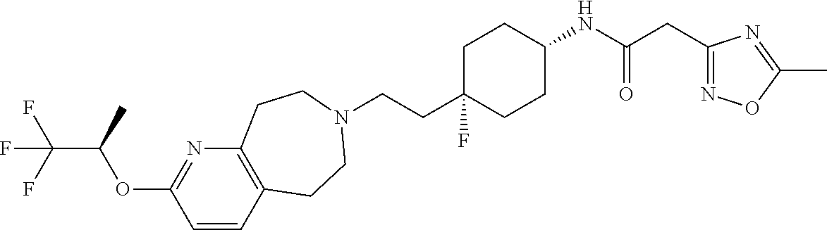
C1=CC2=C(N=C1OC(C(F)(F)F)C)CCN(CCC1(F)CCC(NC(CC3=NOC(C)=N3)=O)CC1)CC2
